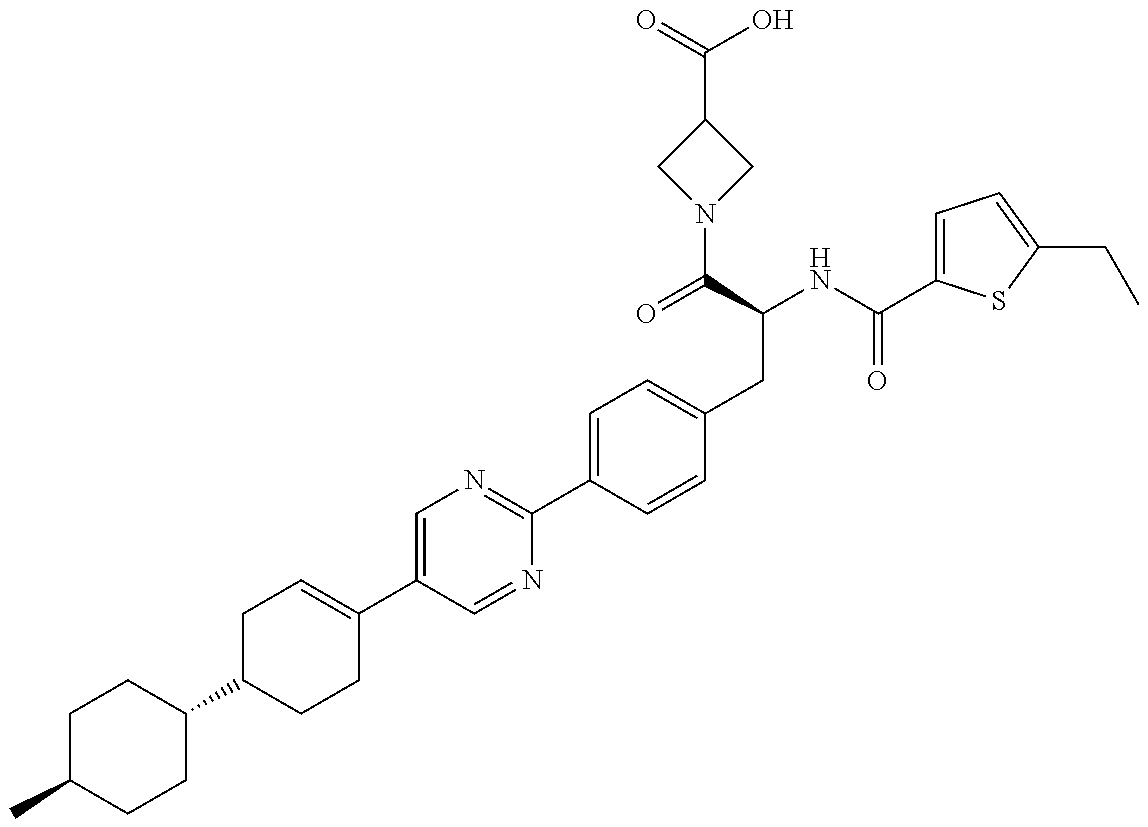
CC1CCC(C2CCC(C3=CN=C(C4=CC=C(CC(C(N5CC(C(O)=O)C5)=O)NC(=O)C5=CC=C(CC)S5)C=C4)N=C3)=CC2)CC1
